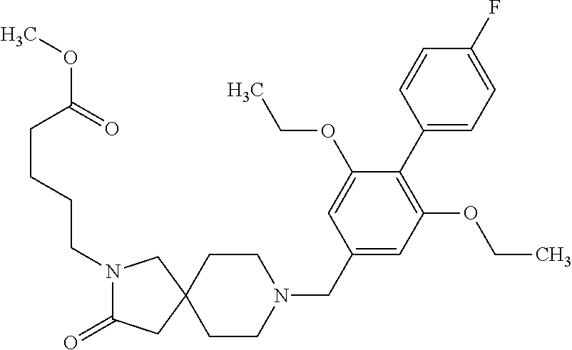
N1(CCCCC(OC)=O)C(=O)CC2(C1)CCN(CC1=CC(OCC)=C(C3=CC=C(F)C=C3)C(OCC)=C1)CC2
